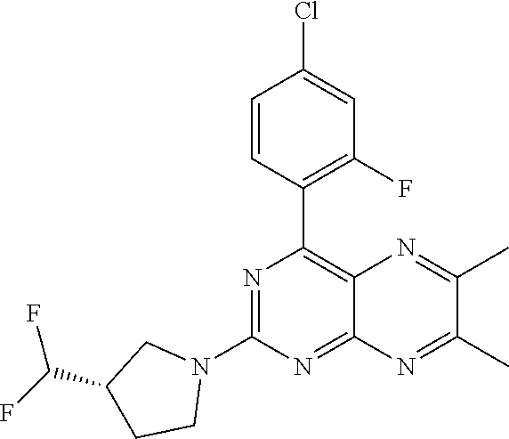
N1(C2=NC(C3=C(F)C=C(Cl)C=C3)=C3C(=N2)N=C(C)C(C)=N3)CC(C(F)F)CC1
